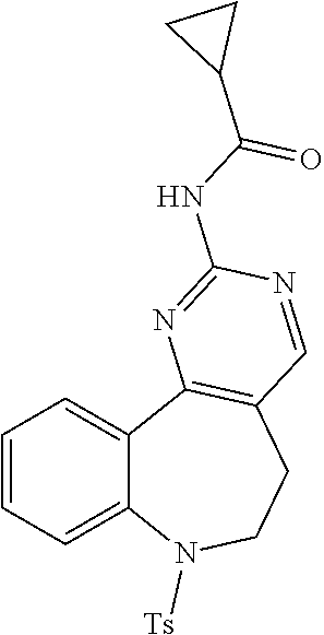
C1=CC=C2C(=C1)C1=C(CCN2[Ts])C=NC(NC(C2CC2)=O)=N1
